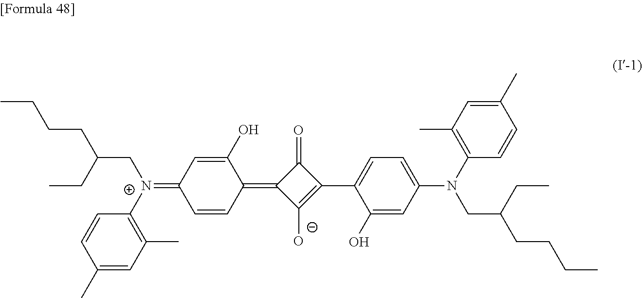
C1(=O)C(C2=CC=C(N(CC(CCCC)CC)C3=C(C)C=C(C)C=C3)C=C2O)=C([O-])C1=C1C(O)=CC(=[N+](CC(CCCC)CC)C2=C(C)C=C(C)C=C2)C=C1
